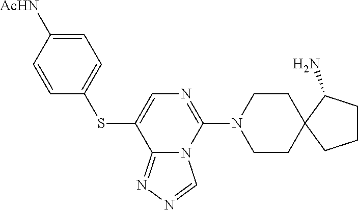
C1CN(C2=NC=C(SC3=CC=C([AcHN])C=C3)C3=NN=CN23)CCC12C(N)CCC2
